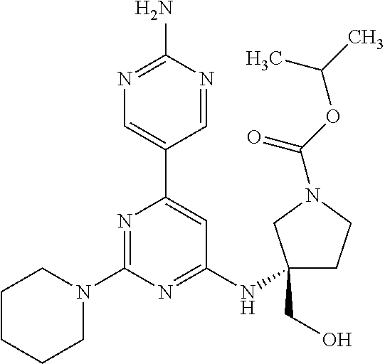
N1=C(N)N=CC(C2=CC(NC3(CO)CCN(C(OC(C)C)=O)C3)=NC(N3CCCCC3)=N2)=C1
